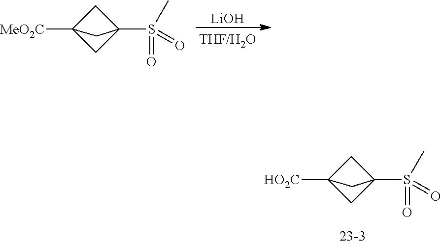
C1C2([HO2C])CC1(S(C)(=O)=O)C2.C1C2([MeO2C])CC1(S(C)(=O)=O)C2.[LiOH]
